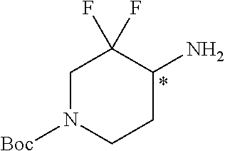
C1N([Boc])CCC(N)C1(F)F
